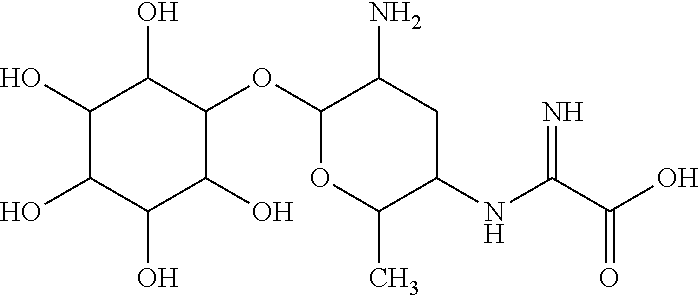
C1(O)C(O)C(O)C(O)C(OC2OC(C)C(NC(=N)C(=O)O)CC2N)C1O
